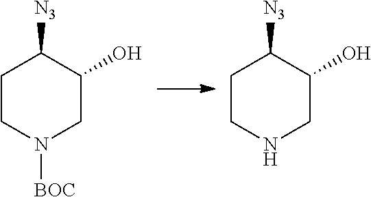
C1CN([BOC])CC(O)C1[N3].C1CNCC(O)C1[N3]
